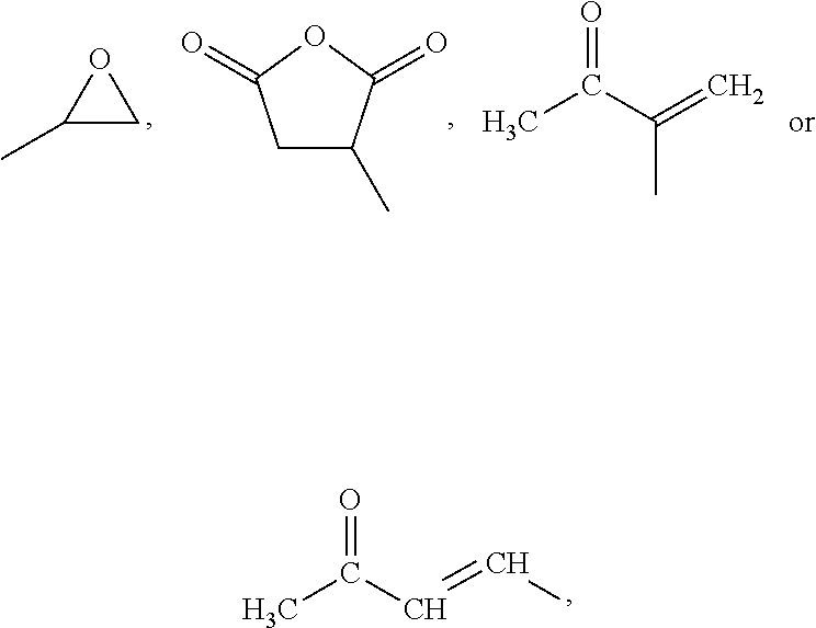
C1(C)CO1.C1C(C)C(=O)OC1=O.CC(C(=C)C)=O.CC(C=CC)=O
